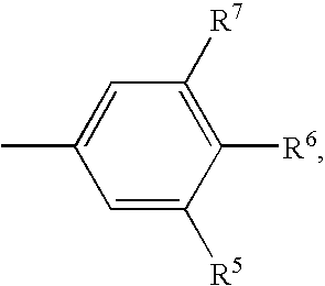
C1=C([R5])C([R6])=C([R7])C=C1C
